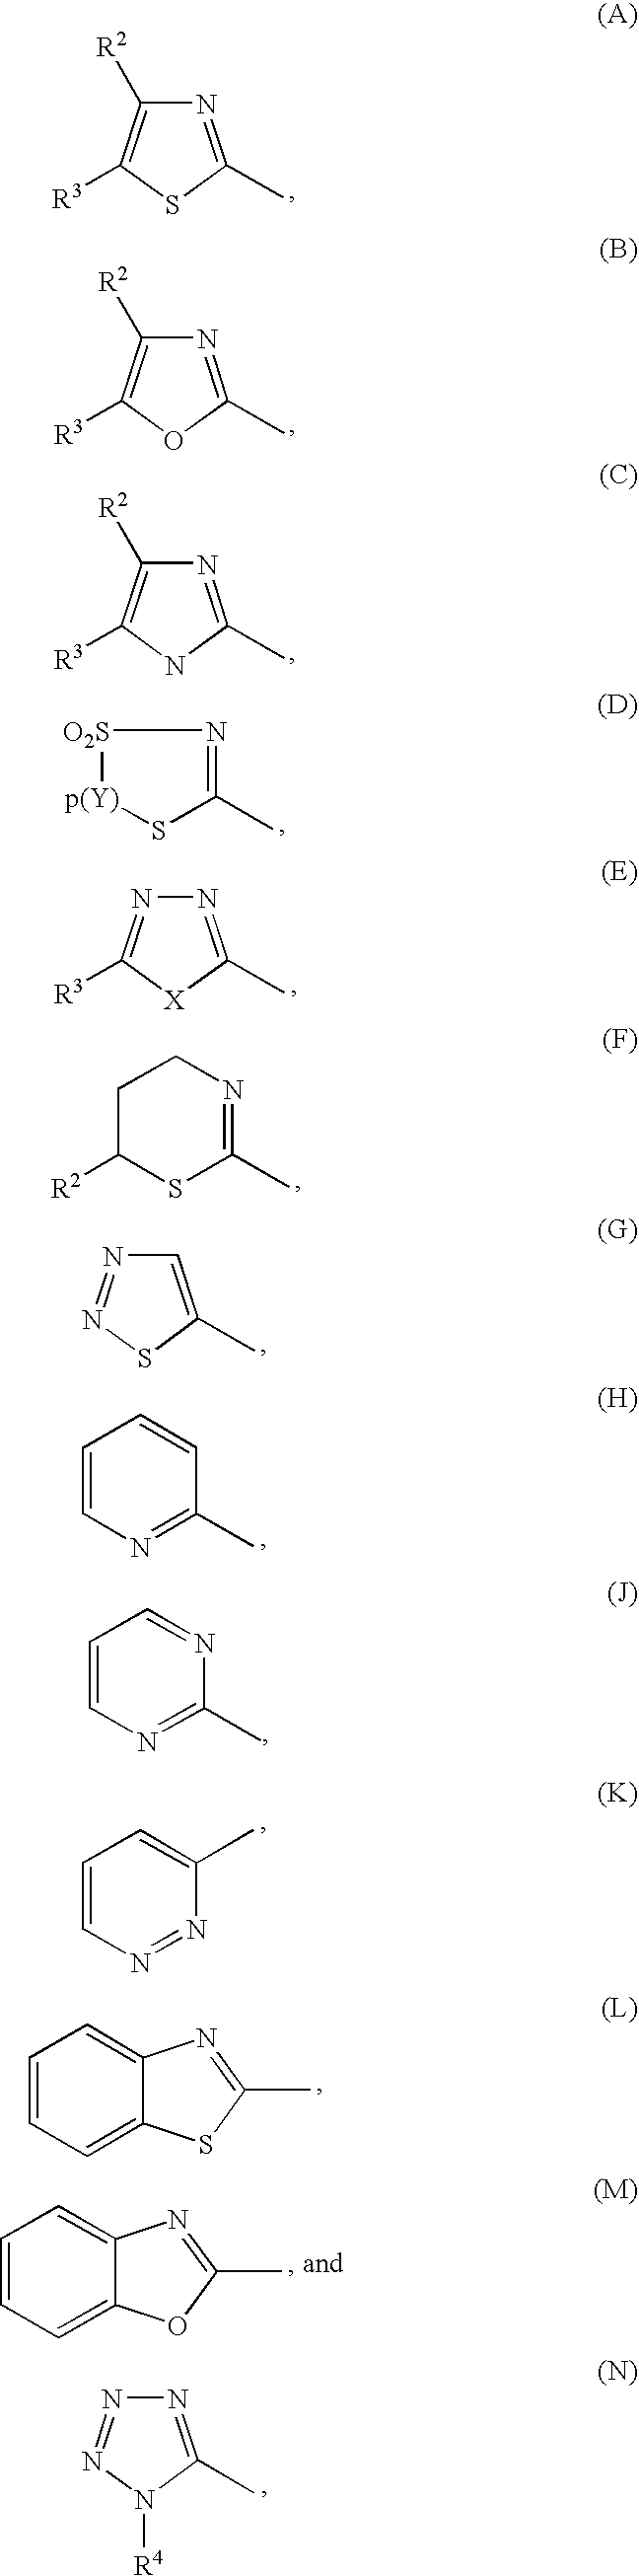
N1=C(C)SC([R3])=C1[R2].N1=C(C)OC([R3])=C1[R2].N1=C(C)NC([R3])=C1[R2].[O2S]1[p(Y)]SC(C)=N1.N1=C(C)[X]C([R3])=N1.C1C([R2])SC(C)=NC1.C1=C(C)SN=N1.C1=CN=C(C)C=C1.C1=CN=C(C)N=C1.C1=CN=NC(C)=C1.C1=CC=C2C(=C1)N=C(C)S2.C1=CC=C2C(=C1)N=C(C)O2.N1=C(C)N([R4])N=N1
